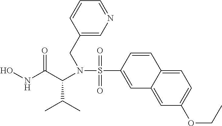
ONC(C(N(CC1=CN=CC=C1)S(=O)(=O)C1=CC2=CC(OCC)=CC=C2C=C1)C(C)C)=O
